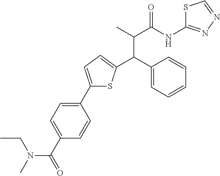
C1(C2=CC=C(C(C3=CC=CC=C3)C(C)C(NC3=NN=CS3)=O)S2)=CC=C(C(=O)N(CC)C)C=C1
